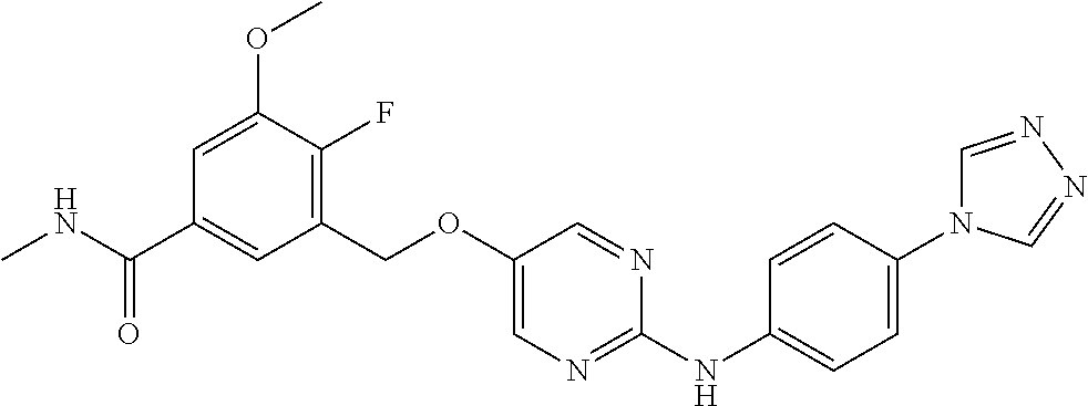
C1(COC2=CN=C(NC3=CC=C(N4C=NN=C4)C=C3)N=C2)=C(F)C(OC)=CC(C(NC)=O)=C1
